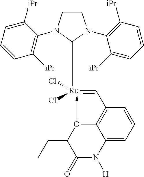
C1CN(C2=C([iPr])C=CC=C2[iPr])C([Ru]2(Cl)(Cl)-O3C4=C(C=2)C=CC=C4N([H])C(=O)C3CC)N1C1=C([iPr])C=CC=C1[iPr]
